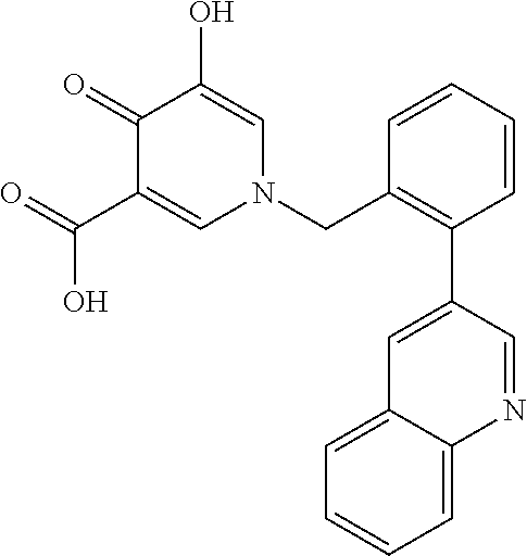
O=C(C1=CN(CC2=C(C3=CC4=CC=CC=C4N=C3)C=CC=C2)C=C(O)C1=O)O
